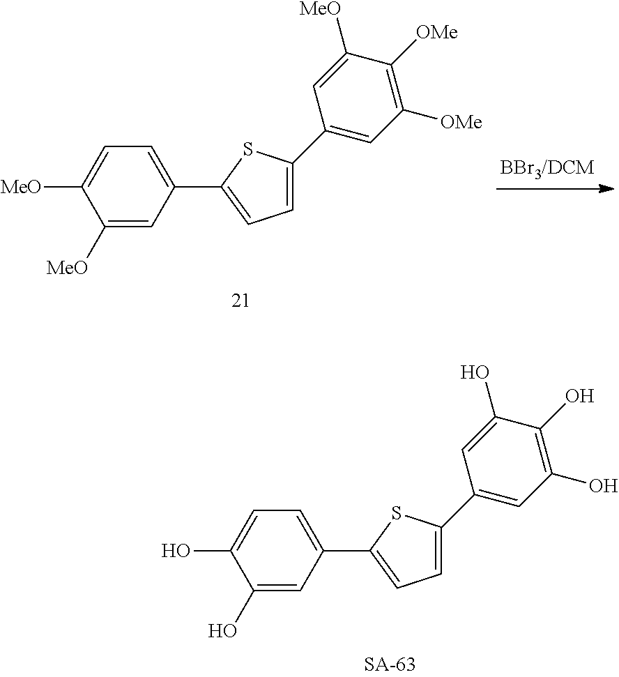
C1=C(C2=CC=C(C3=CC(O)=C(O)C(O)=C3)S2)C=C(O)C(O)=C1.C1=C(C2=CC=C(C3=CC([OMe])=C([OMe])C([MeO])=C3)S2)C=C([MeO])C([MeO])=C1
